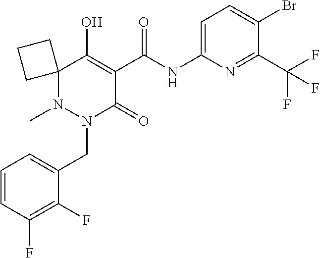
C1=CC(F)=C(F)C(CN2C(=O)C(C(=O)NC3=CC=C(Br)C(C(F)(F)F)=N3)=C(O)C3(N2C)CCC3)=C1
